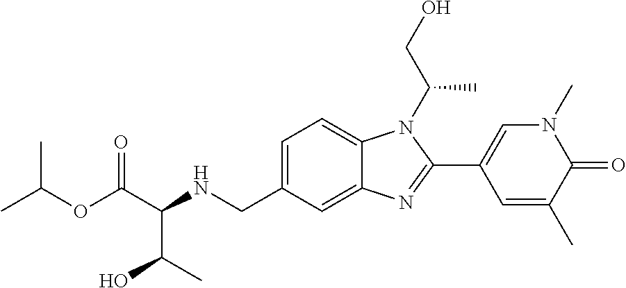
C1=C(CNC(C(OC(C)C)=O)C(O)C)C=C2C(=C1)N(C(CO)C)C(C1=CN(C)C(=O)C(C)=C1)=N2
